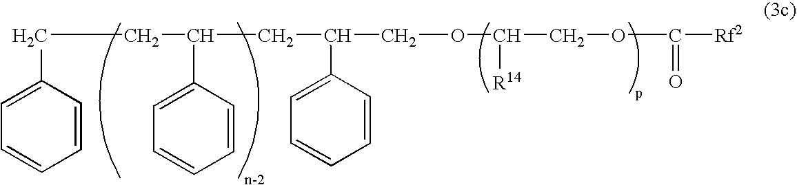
C(CC(CC(COC(COC([Rf2])=O)[R14])C1=CC=CC=C1)C1=CC=CC=C1)C1=CC=CC=C1
